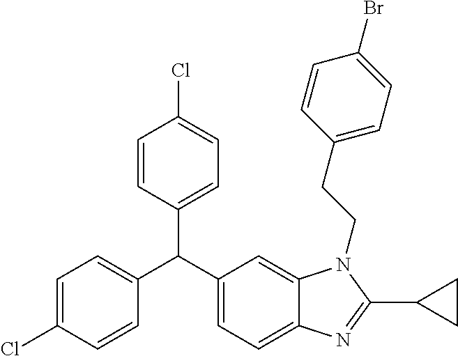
C1=C(Cl)C=CC(C(C2=CC=C3C(=C2)N(CCC2=CC=C(Br)C=C2)C(C2CC2)=N3)C2=CC=C(Cl)C=C2)=C1
